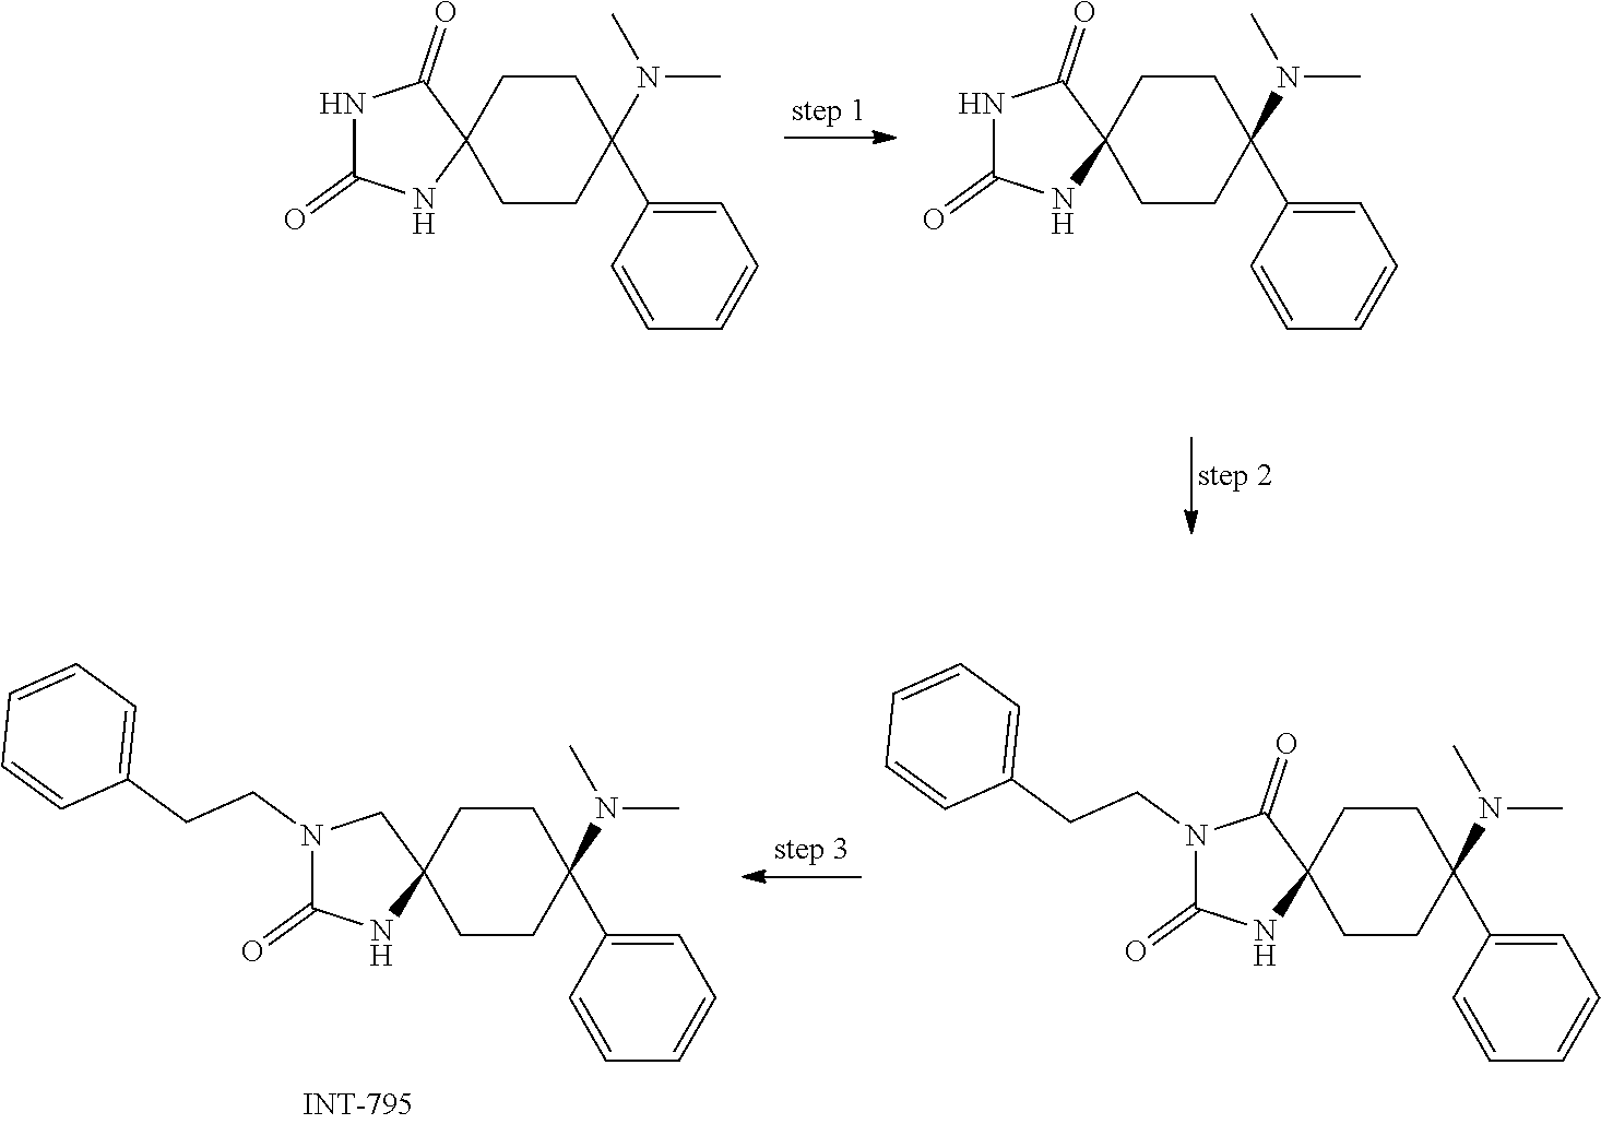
C1CC2(CCC1(N(C)C)C1=CC=CC=C1)C(=O)NC(=O)N2.C1CC2(CCC1(N(C)C)C1=CC=CC=C1)C(=O)NC(=O)N2.C1CC2(CCC1(N(C)C)C1=CC=CC=C1)CN(CCC1=CC=CC=C1)C(=O)N2.C1CC2(CCC1(N(C)C)C1=CC=CC=C1)C(=O)N(CCC1=CC=CC=C1)C(=O)N2
